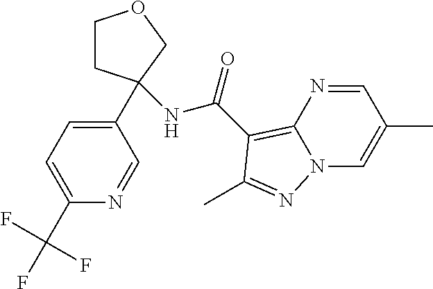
C1(C2(NC(=O)C3=C4N(C=C(C)C=N4)N=C3C)CCOC2)=CC=C(C(F)(F)F)N=C1
